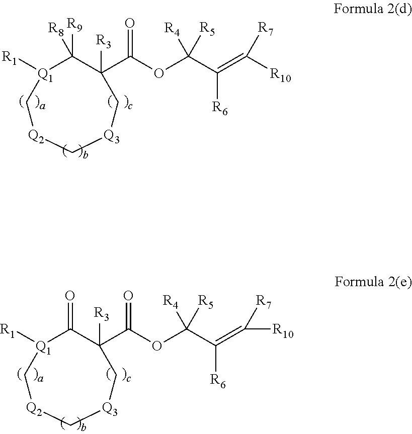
[R1][Q1]1C([R9])([R8])C(C(OC(C(=C([R10])[R7])[R6])([R4])[R5])=O)([R3])C[Q3]C[Q2]C1.[R1][Q1]1C(=O)C(C(OC(C(=C([R10])[R7])[R6])([R4])[R5])=O)([R3])C[Q3]C[Q2]C1
